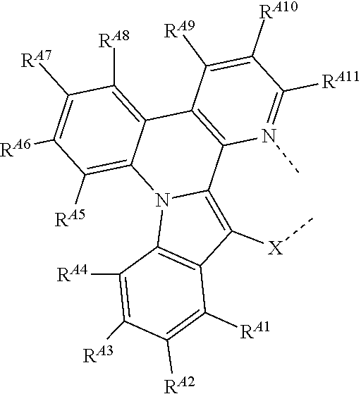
C1([RA8])=C2C3=C(N(C)=C([RA11])C([RA10])=C3[RA9])C3=C([X]C)C4=C(N3C2=C([RA5])C([RA6])=C1[RA7])C([RA4])=C([RA3])C([RA2])=C4[RA1]
